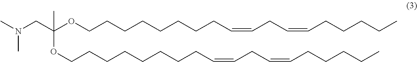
CN(C)CC(OCCCCCCCCC=CCC=CCCCCC)(C)OCCCCCCCCC=CCC=CCCCCC
